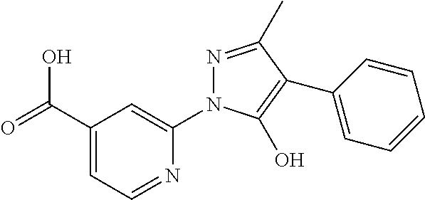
C1(C(=O)O)=CC=NC(N2N=C(C)C(C3=CC=CC=C3)=C2O)=C1
